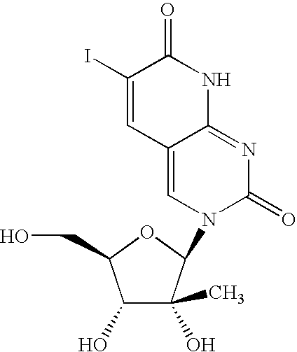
C12=CN(C3C(C)(O)C(O)C(CO)O3)C(=O)N=C1NC(=O)C(I)=C2
